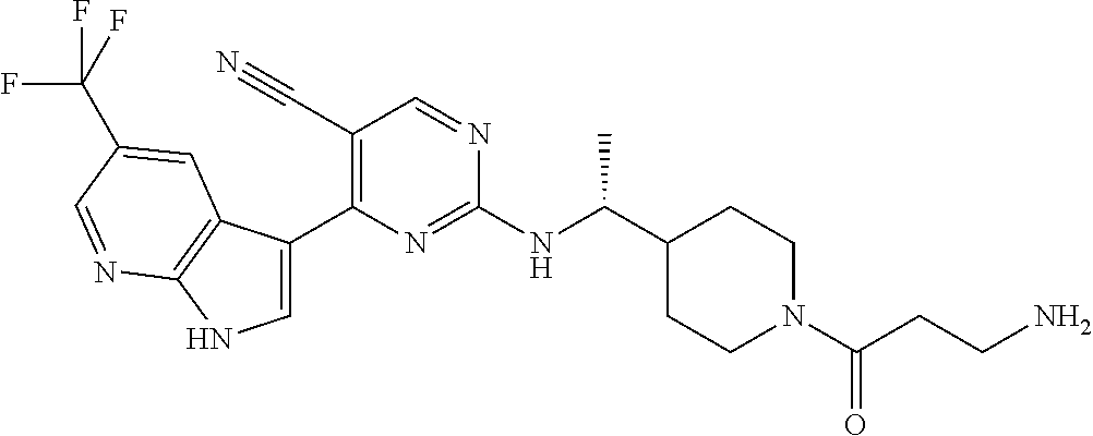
C1(C(NC2=NC(C3=CNC4=C3C=C(C(F)(F)F)C=N4)=C(C#N)C=N2)C)CCN(C(CCN)=O)CC1
